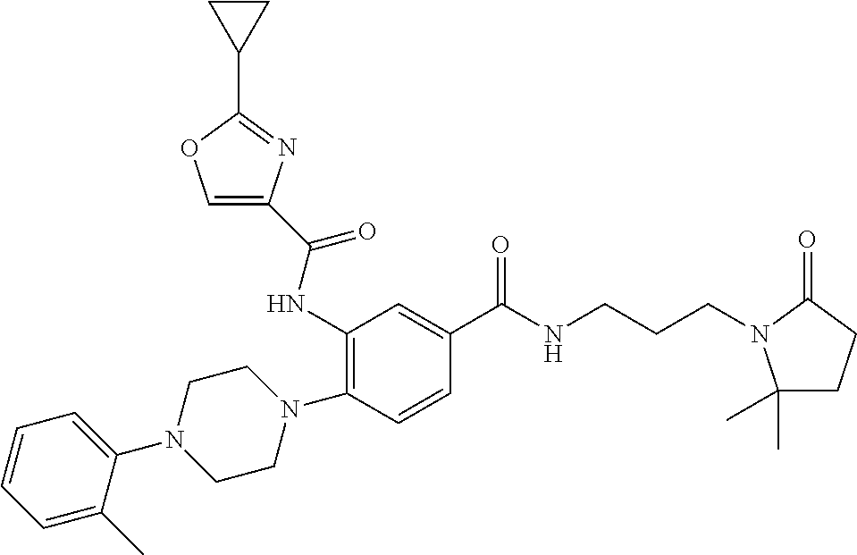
C1(N2CCN(C3=C(NC(=O)C4=COC(C5CC5)=N4)C=C(C(NCCCN4C(C)(C)CCC4=O)=O)C=C3)CC2)=CC=CC=C1C
